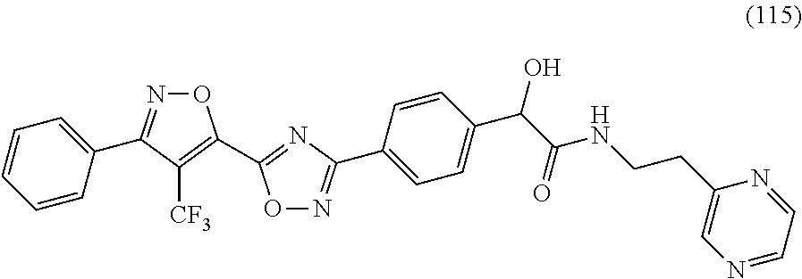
C1=CC=CC(C2=NOC(C3=NC(C4=CC=C(C(C(NCCC5=CN=CC=N5)=O)O)C=C4)=NO3)=C2[CF3])=C1
